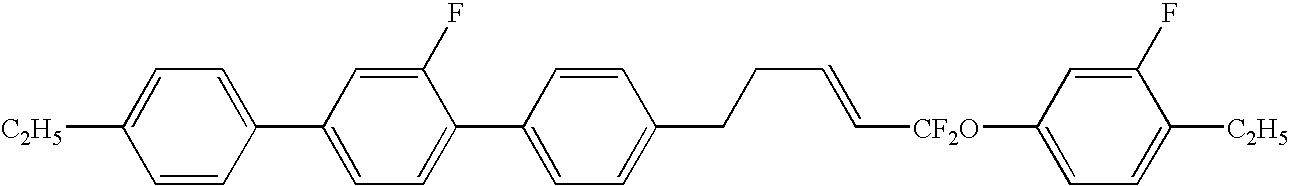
C([CF2O]C1=CC=C([C2H5])C(F)=C1)=CCCC1=CC=C(C2=CC=C(C3=CC=C([C2H5])C=C3)C=C2F)C=C1
